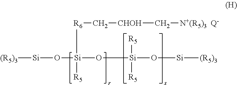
[(R5)3][Si]O[Si](O[Si]([R5])([R5])O[Si][(R5)3])([R6]C[CHOH]C[N+(R5)3])[R5].[Q-]
